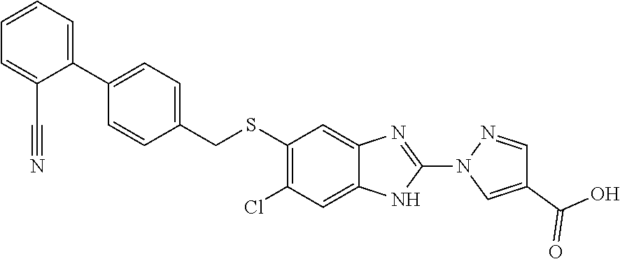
C1(C2=CC=CC=C2C#N)=CC=C(CSC2=C(Cl)C=C3NC(N4N=CC(C(O)=O)=C4)=NC3=C2)C=C1
